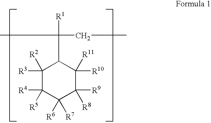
C1([R2])([R3])C([R4])([R5])C([R6])([R7])C([R9])([R8])C([R10])([R11])C1C(CC)(C)[R1]
